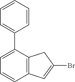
C1=CC=CC(C2=CC=CC3=C2CC(Br)=C3)=C1
